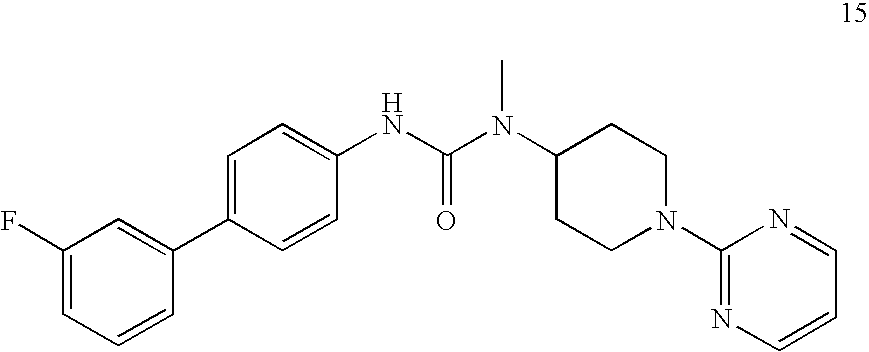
C1(F)=CC=CC(C2=CC=C(NC(=O)N(C3CCN(C4=NC=CC=N4)CC3)C)C=C2)=C1
